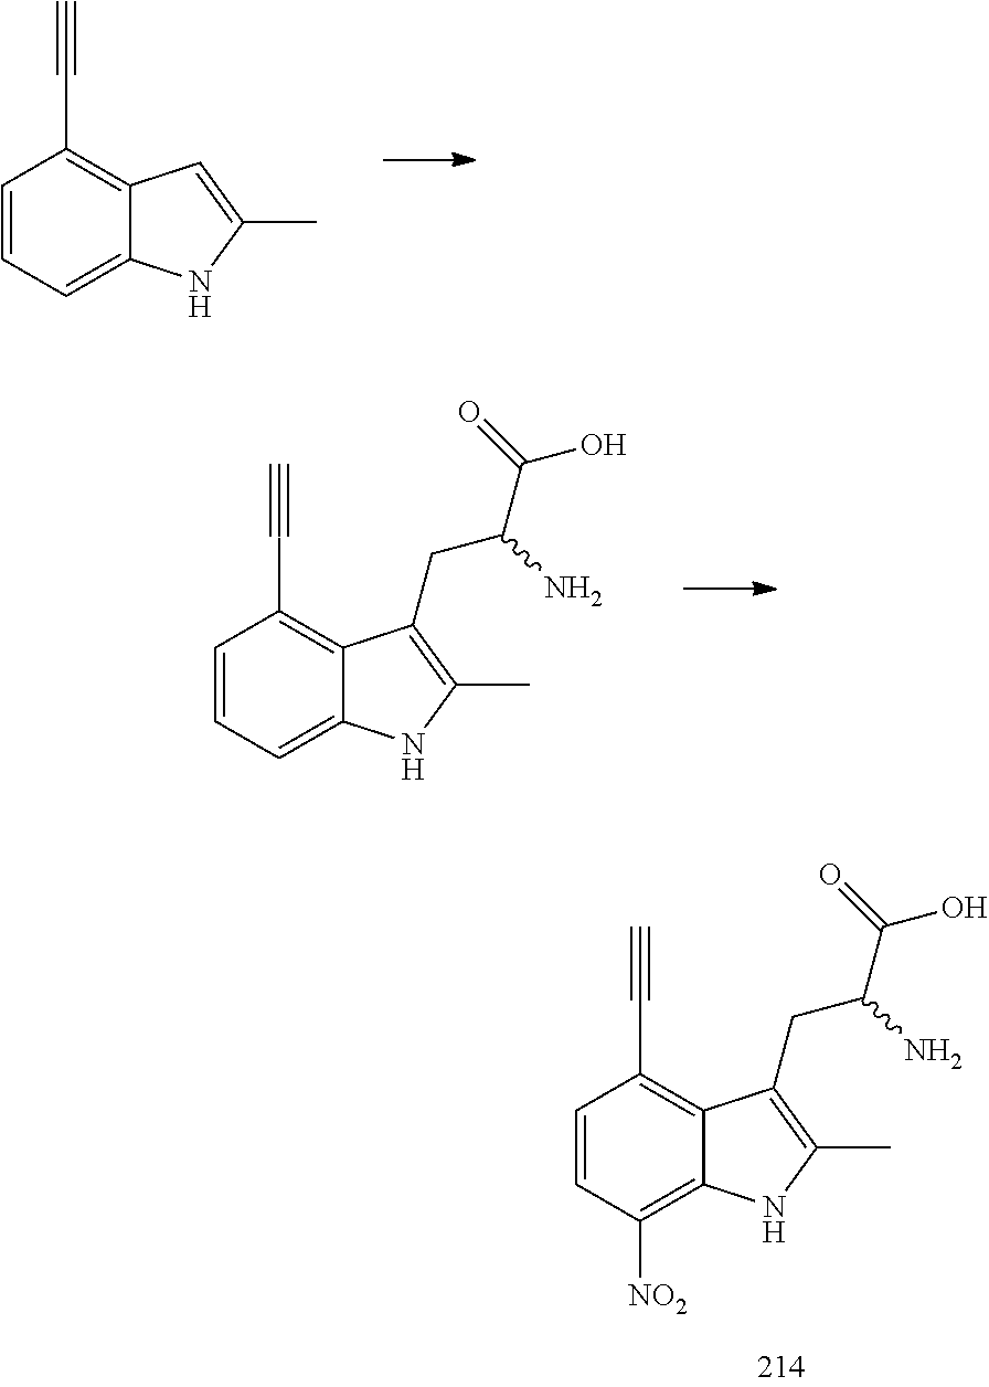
C1=CC=C2C(=C1C#C)C=C(C)N2.C1=CC=C2C(=C1C#C)C(CC(C(=O)O)N)=C(C)N2.C1=CC([NO2])=C2C(=C1C#C)C(CC(C(=O)O)N)=C(C)N2
